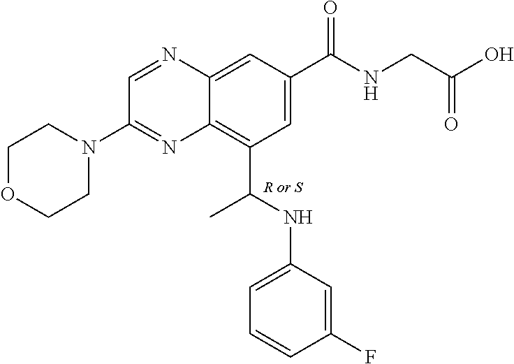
C12=C(C(NC3=CC=CC(F)=C3)C)C=C(C(NCC(O)=O)=O)C=C1N=CC(N1CCOCC1)=N2
